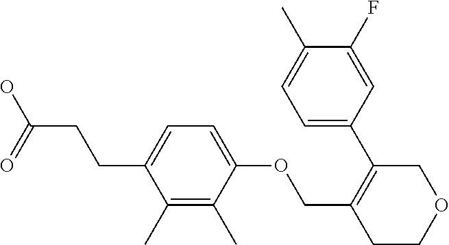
C1=C(C)C(F)=CC(C2=C(COC3=CC=C(CCC(=O)O)C(C)=C3C)CCOC2)=C1
